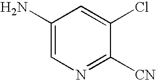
C1(N)=CN=C([CN])C(Cl)=C1
